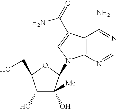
C1(O)C(O)([Me])C(N2C3=C(C(N)=NC=N3)C(C(N)=O)=C2)OC1CO
